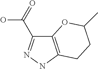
C12=C(NN=C1C(=O)O)CCC(C)O2
